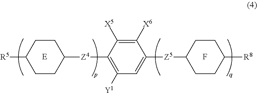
C1CC([Z4]C2=C([Y1])C=C([Z5]C3CCC([R8])CC3)C([X6])=C2[X5])CCC1[R5].[E].F
